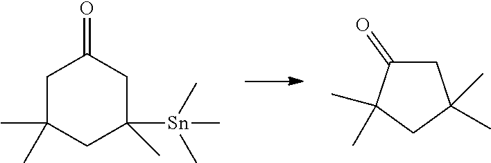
C1C(C)(C)CC([Sn](C)(C)C)(C)CC1=O.C1C(=O)C(C)(C)CC1(C)C
